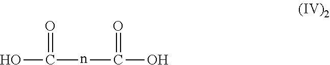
OC(=O)nC(O)=O
